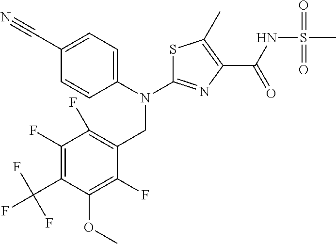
S1C(N(C2=CC=C(C#N)C=C2)CC2=C(F)C(F)=C(C(F)(F)F)C(OC)=C2F)=NC(C(NS(=O)(=O)C)=O)=C1C
